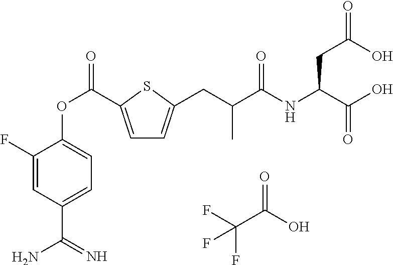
C1=C(C(OC2=CC=C(C(N)=N)C=C2F)=O)SC(CC(C(NC(C(O)=O)CC(=O)O)=O)C)=C1.FC(C(O)=O)(F)F
